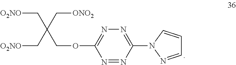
N1=C(OCC(C[O2NO])(C[ONO2])C[O2NO])N=NC(N2N=CC=C2)=N1
